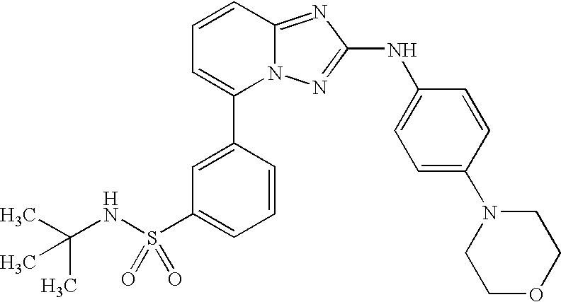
C1(C2=CC=CC3=NC(NC4=CC=C(N5CCOCC5)C=C4)=NN23)=CC(S(NC(C)(C)C)(=O)=O)=CC=C1
